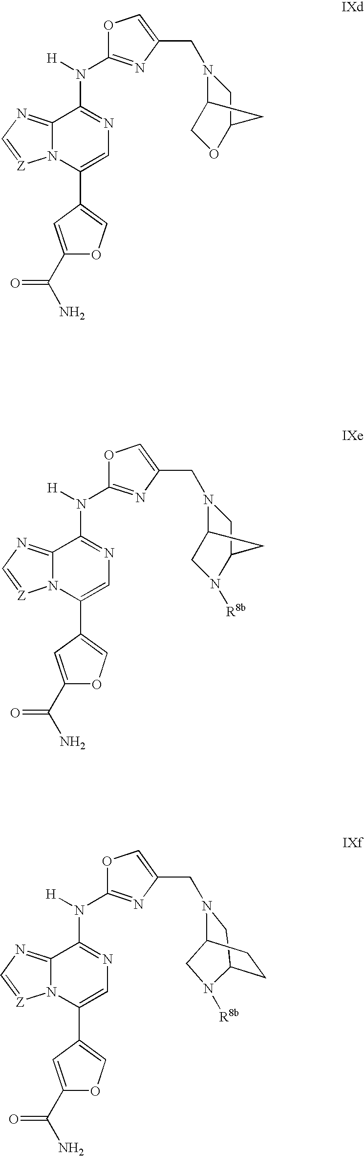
O1C(N([H])C2=NC=C(C3=COC(C(N)=O)=C3)N3C2=NC=[Z]3)=NC(CN2C3COC(C2)C3)=C1.O1C(N([H])C2=NC=C(C3=COC(C(N)=O)=C3)N3C2=NC=[Z]3)=NC(CN2C3CN([R8b])C(C2)C3)=C1.C1C2CCC(N1CC1=COC(N([H])C3=NC=C(C4=COC(C(N)=O)=C4)N4C3=NC=[Z]4)=N1)CN2[R8b]
